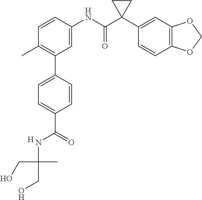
C1=C(NC(C2(C3=CC4=C(C=C3)OCO4)CC2)=O)C=CC(C)=C1C1=CC=C(C(=O)NC(C)(CO)CO)C=C1.[H]
